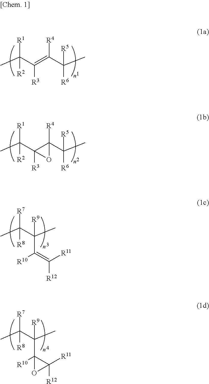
CC(C(=C(C(C)([R6])[R5])[R4])[R3])([R1])[R2].CC(C1([R3])C(C(C)([R6])[R5])([R4])O1)([R1])[R2].CC(C(C)(C(=C([R11])[R12])[R10])[R9])([R7])[R8].CC(C(C)(C1([R10])C([R11])([R12])O1)[R9])([R7])[R8]
